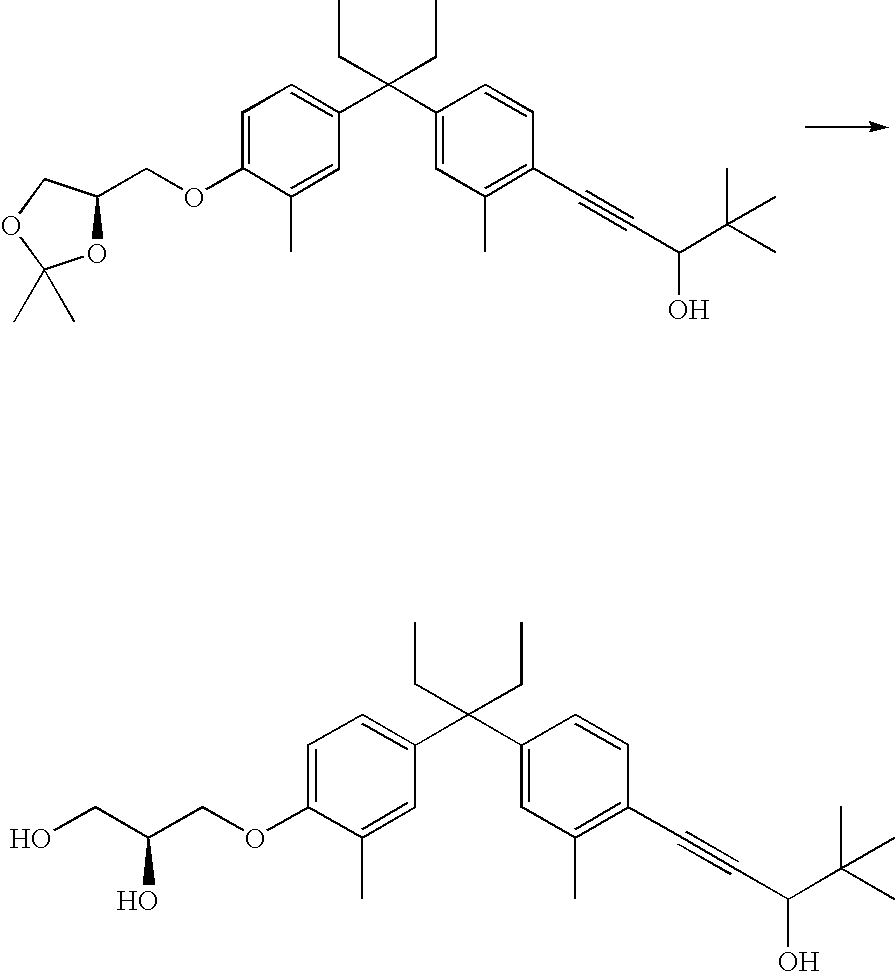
C1=C(OCC2OC(C)(C)OC2)C(C)=CC(C(C2=CC(C)=C(C#CC(O)C(C)(C)C)C=C2)(CC)CC)=C1.C1=C(OCC(CO)O)C(C)=CC(C(C2=CC(C)=C(C#CC(O)C(C)(C)C)C=C2)(CC)CC)=C1
